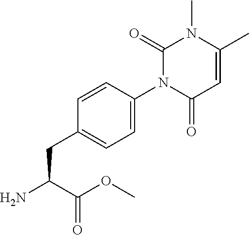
C1=CC(N2C(=O)C=C(C)N(C)C2=O)=CC=C1CC(N)C(OC)=O
